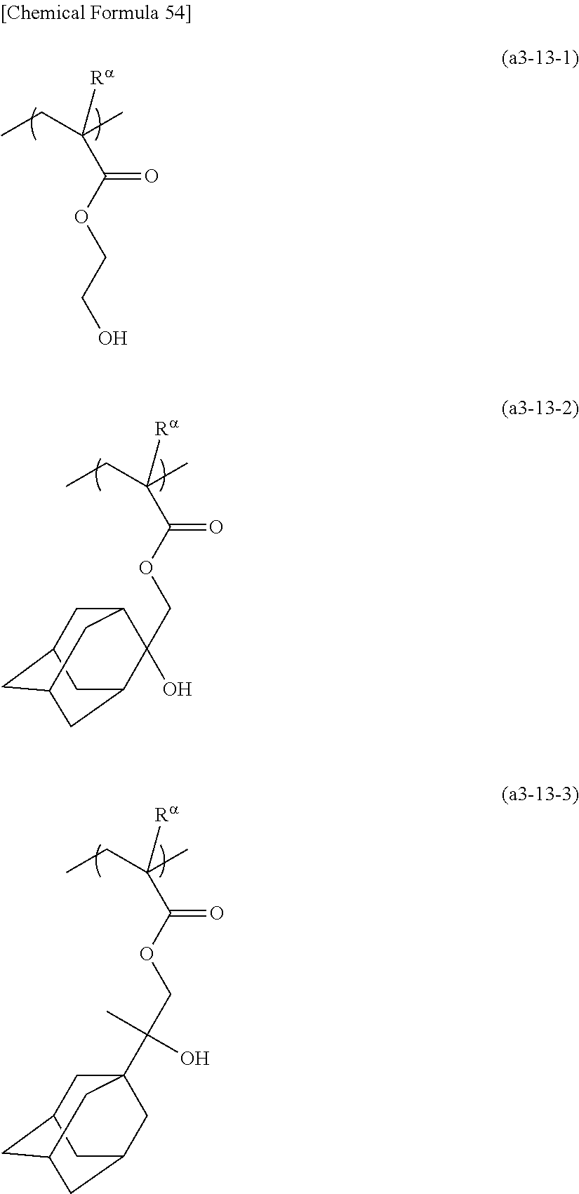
CCC(C)([Ra])C(OCCO)=O.CCC(C)([Ra])C(OCC1(O)C2CC3CC(CC1C3)C2)=O.CCC(C)([Ra])C(OCC(C)(O)C12CC3CC(CC(C1)C3)C2)=O
